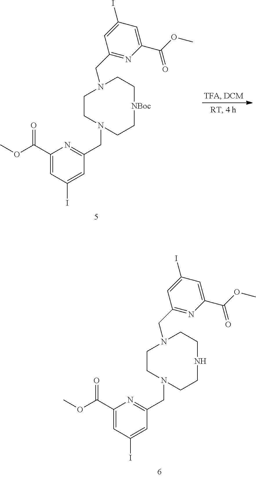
C1(C(OC)=O)=CC(I)=CC(CN2CCN(CC3=NC(C(OC)=O)=CC(I)=C3)CC[NBoc]CC2)=N1.C1(C(OC)=O)=CC(I)=CC(CN2CCN(CC3=NC(C(OC)=O)=CC(I)=C3)CCNCC2)=N1
